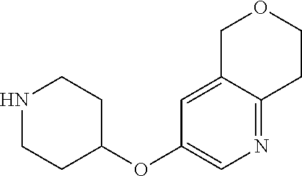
N1CCC(OC2=CN=C3C(=C2)COCC3)CC1
